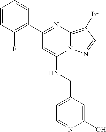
C1=CC(F)=C(C2=NC3=C(Br)C=NN3C(NCC3=CC=NC(O)=C3)=C2)C=C1
